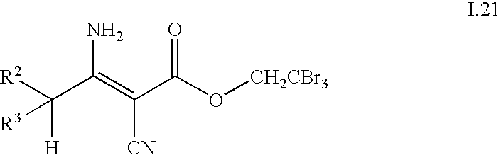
[R2]C(C(=C(C(O[CH2CBr3])=O)[CN])N)([H])[R3]
